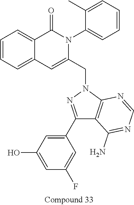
C1=CC=C2C(=C1)C(=O)N(C1=CC=CC=C1C)C(CN1N=C(C3=CC(O)=CC(F)=C3)C3=C1N=CN=C3N)=C2
